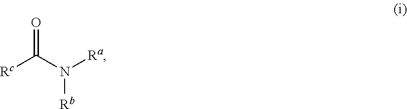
O=C(N([Ra])[Rb])[Rc]
